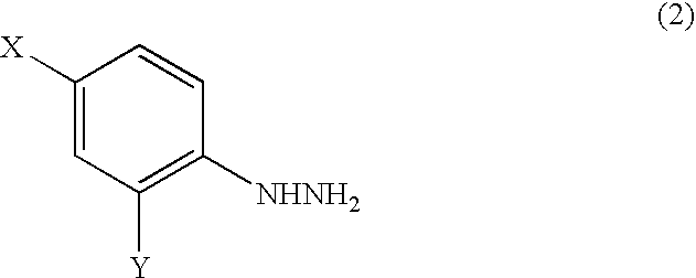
C1([X])=CC([Y])=C([NHNH2])C=C1
